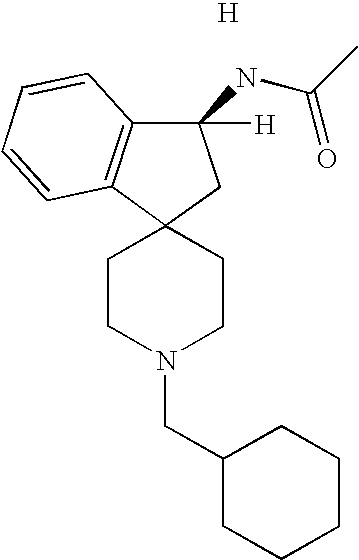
C1(NC(=O)C)([H])C2=C(C3(C1)CCN(CC1CCCCC1)CC3)C=CC=C2.[H]
